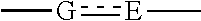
[E](:[G]C)C
